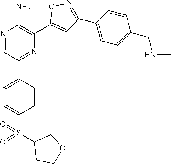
N1=CC(C2=CC=C(S(=O)(C3CCOC3)=O)C=C2)=NC(C2=CC(C3=CC=C(CNC)C=C3)=NO2)=C1N
